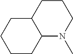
C1CC2C(CC1)CCCN2C
